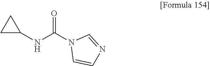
N(C(N1C=CN=C1)=O)C1CC1
